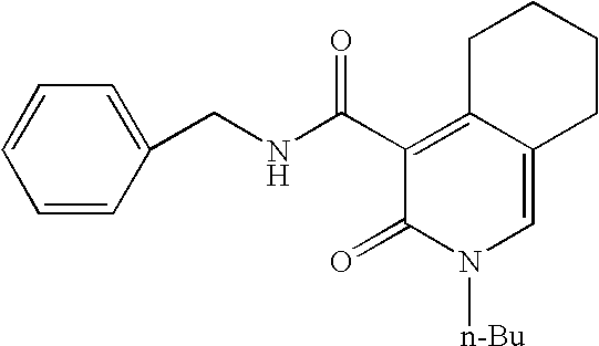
C12=CN([n-Bu])C(=O)C(C(NCC3=CC=CC=C3)=O)=C1CCCC2
